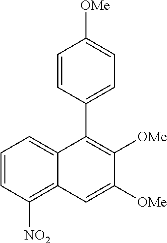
C1=CC([NO2])=C2C(=C1)C(C1=CC=C([OMe])C=C1)=C([OMe])C([OMe])=C2
